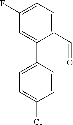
C1(C=O)=CC=C(F)C=C1C1=CC=C(Cl)C=C1
